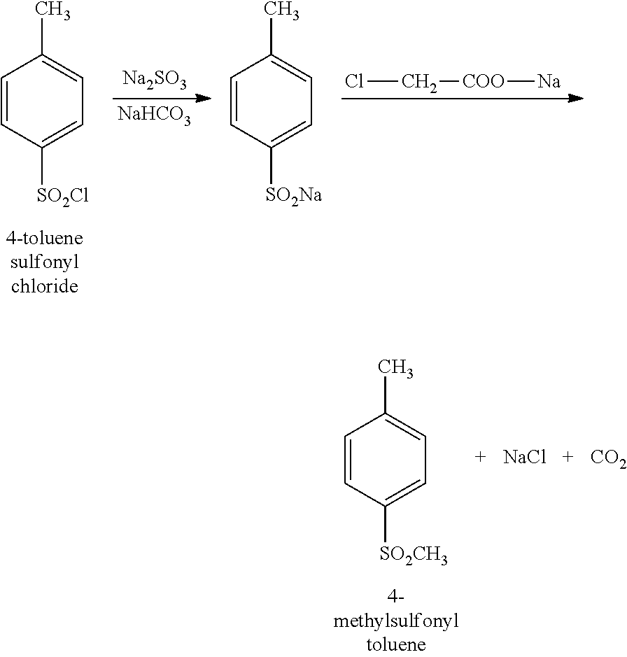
C1=CC([SO2Cl])=CC=C1C.[Na2SO3].[NaHCO3].C1=CC([SO2Na])=CC=C1C.ClC[COO][Na].C1=CC([SO2CH3])=CC=C1C.[NaCl].[CO2]
